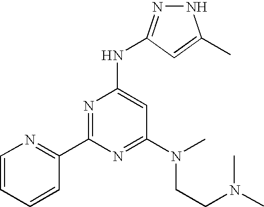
N1N=C(NC2=CC(N(CCN(C)C)C)=NC(C3=NC=CC=C3)=N2)C=C1C
